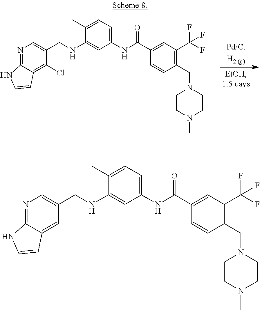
N1=C2C(=C(Cl)C(CNC3=CC(NC(C4=CC(C(F)(F)F)=C(CN5CCN(C)CC5)C=C4)=O)=CC=C3C)=C1)C=CN2.N1=C2C(=CC(CNC3=CC(NC(C4=CC(C(F)(F)F)=C(CN5CCN(C)CC5)C=C4)=O)=CC=C3C)=C1)C=CN2
